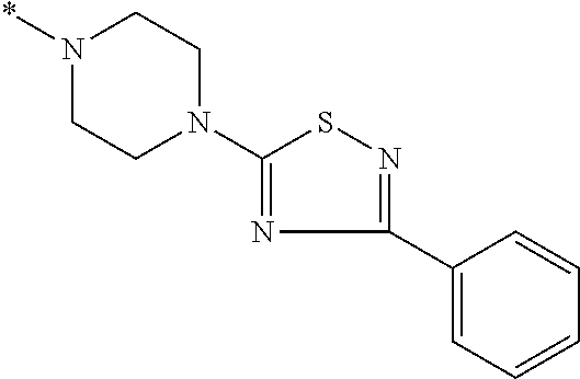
C1(C2=NSC(N3CCN(*)CC3)=N2)=CC=CC=C1
